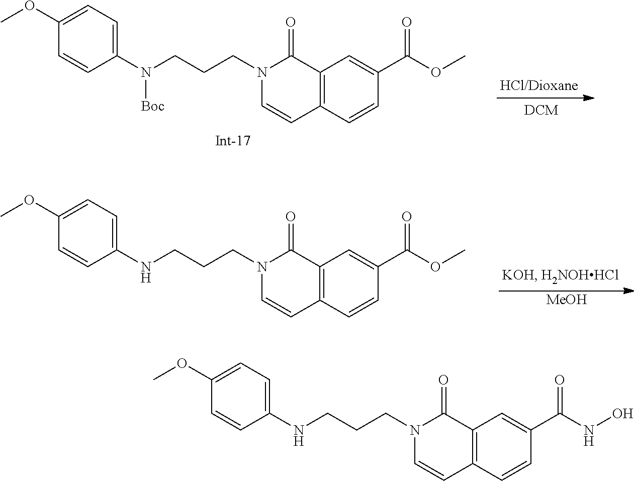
C12=C(C=CC(C(OC)=O)=C1)C=CN(CCCN(C1=CC=C(OC)C=C1)[Boc])C2=O.C12=C(C=CC(C(OC)=O)=C1)C=CN(CCCNC1=CC=C(OC)C=C1)C2=O.[MeOH].C12=C(C=CC(C(NO)=O)=C1)C=CN(CCCNC1=CC=C(OC)C=C1)C2=O
